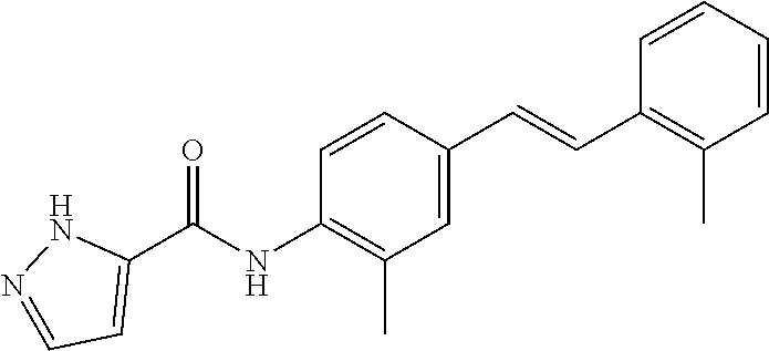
C1(C=CC2=C(C)C=CC=C2)=CC(C)=C(NC(C2=CC=NN2)=O)C=C1
